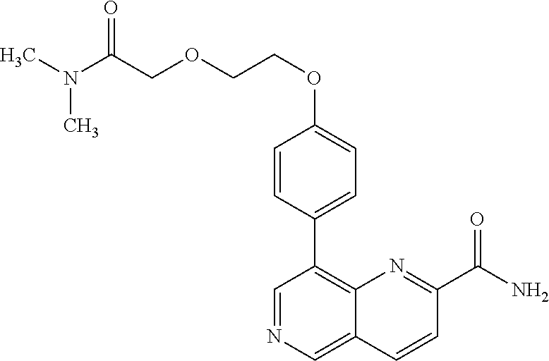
C1(OCCOCC(N(C)C)=O)=CC=C(C2=C3C(=CN=C2)C=CC(C(N)=O)=N3)C=C1
